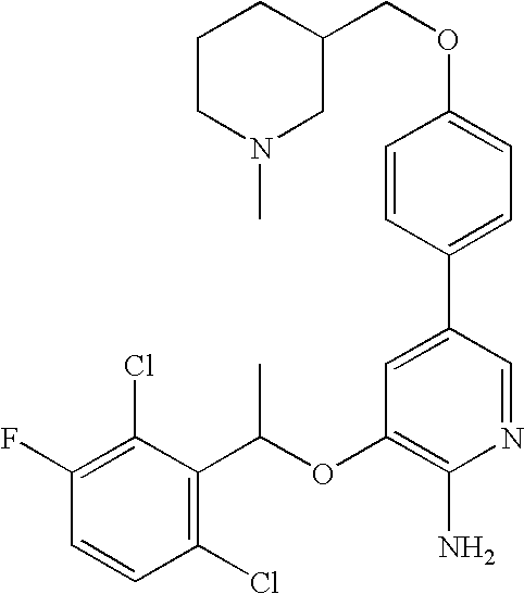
C1=CC(Cl)=C(C(OC2=C(N)N=CC(C3=CC=C(OCC4CCCN(C)C4)C=C3)=C2)C)C(Cl)=C1F
